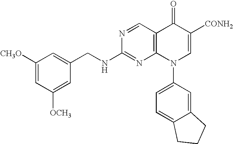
C12=C(N(C3=CC=C4C(=C3)CCC4)C=C([CONH2])C1=O)N=C(NCC1=CC([CH3O])=CC([OCH3])=C1)N=C2
